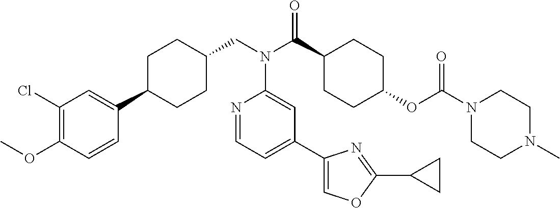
C1(Cl)=C(OC)C=CC(C2CCC(CN(C(C3CCC(OC(N4CCN(C)CC4)=O)CC3)=O)C3=CC(C4=COC(C5CC5)=N4)=CC=N3)CC2)=C1
